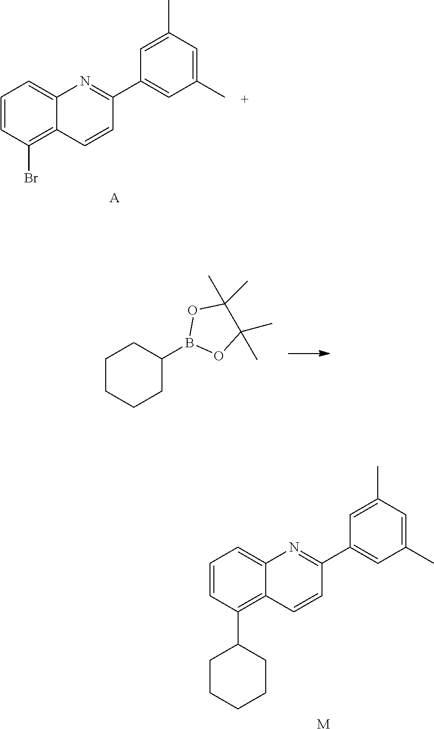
C1=C2C(=C(C3CCCCC3)C=C1)C=CC(C1=CC(C)=CC(C)=C1)=N2.[M].C1=C2C(=C(Br)C=C1)C=CC(C1=CC(C)=CC(C)=C1)=N2.[A].C1CCCC(B2OC(C)(C)C(C)(C)O2)C1
